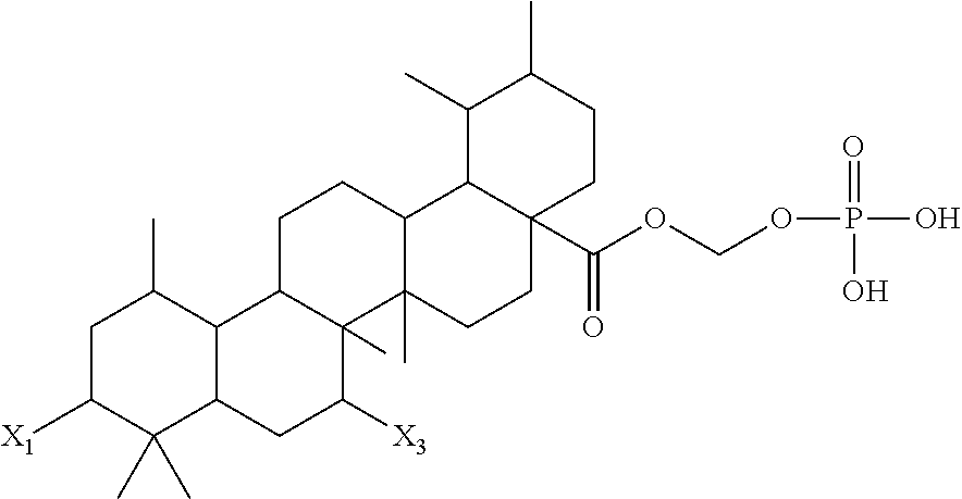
C1C([X1])C(C)(C)C2C(C1C)C1C(C)(C([X3])C2)C2(C)C(CC1)C1C(C(OCOP(O)(=O)O)=O)(CC2)CCC(C)C1C
